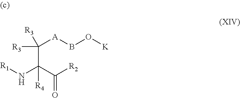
C([A]BO[K])(C(C([R2])=O)(N[R1])[R4])([R3])[R3]
